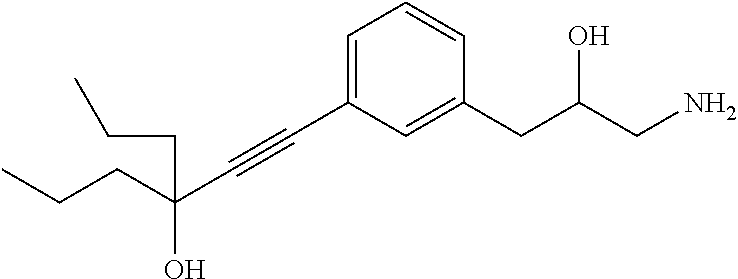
C1=CC(CC(CN)O)=CC(C#CC(CCC)(O)CCC)=C1
